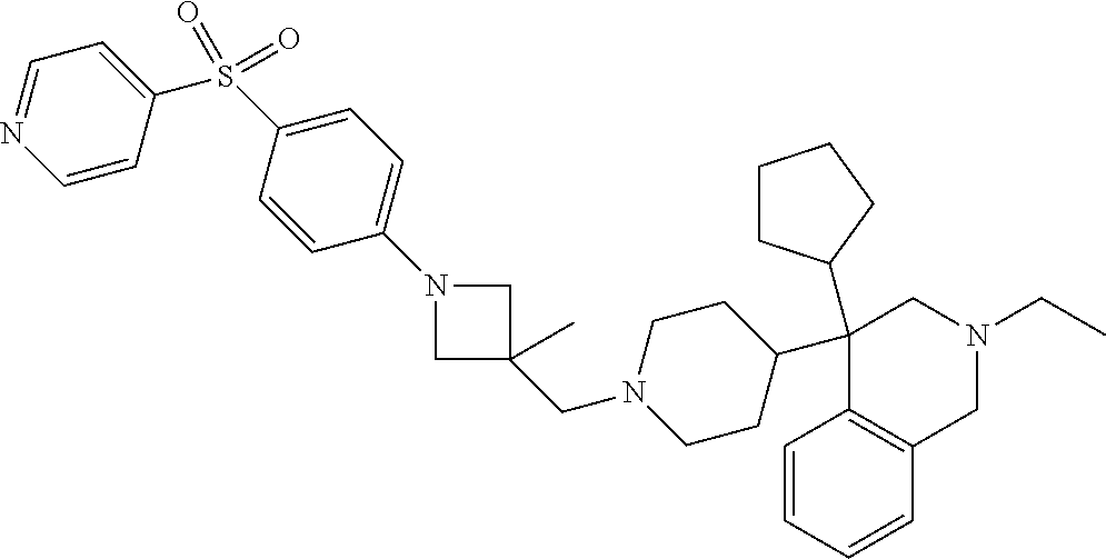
C1(C2CCCC2)(C2CCN(CC3(C)CN(C4=CC=C(S(=O)(=O)C5=CC=NC=C5)C=C4)C3)CC2)C2=C(CN(CC)C1)C=CC=C2
